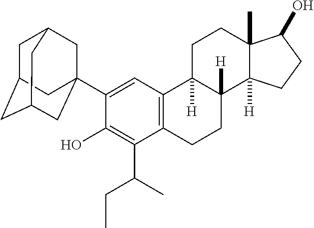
C1(C23CC4CC(CC(C2)C4)C3)=CC2=C(C(C(C)CC)=C1O)CCC1([H])C2([H])CCC2(C)C1([H])CCC2O
